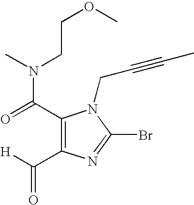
C1(C(=O)N(CCOC)C)=C(C([H])=O)N=C(Br)N1CC#CC
